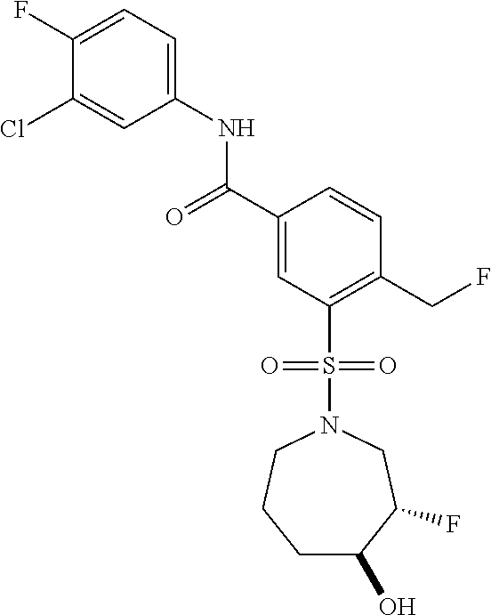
C1(F)=CC=C(NC(C2=CC(S(=O)(=O)N3CCCC(O)C(F)C3)=C(CF)C=C2)=O)C=C1Cl
